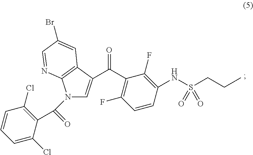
C1=CC(NS(CCC)(=O)=O)=C(F)C(C(=O)C2=CN(C(=O)C3=C(Cl)C=CC=C3Cl)C3=C2C=C(Br)C=N3)=C1F
